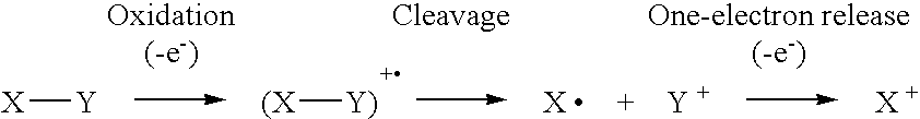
[X][Y].[(X][Y)].[X ].[Y +].[X +]
